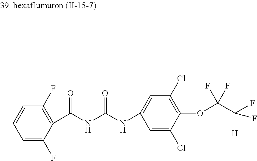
C1=CC=C(F)C(C(NC(NC2=CC(Cl)=C(OC(C(F)([H])F)(F)F)C(Cl)=C2)=O)=O)=C1F
